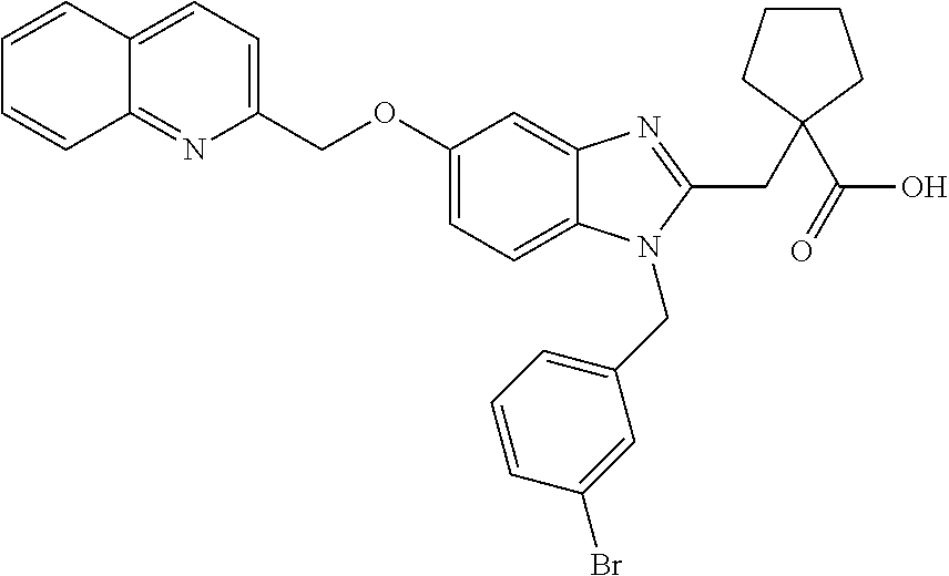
C1=CC=CC2=NC(COC3=CC=C4C(=C3)N=C(CC3(C(O)=O)CCCC3)N4CC3=CC=CC(Br)=C3)=CC=C12
